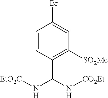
C1=CC(C(N[CO2Et])N[EtO2C])=C([SO2Me])C=C1Br
